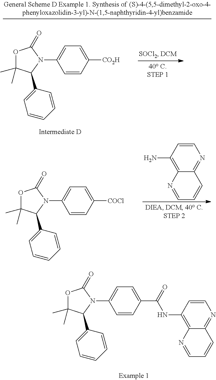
O1C(C)(C)C(C2=CC=CC=C2)N(C2=CC=C(C(NC3=C4C(=NC=C3)C=CC=N4)=O)C=C2)C1=O.O1C(C)(C)C(C2=CC=CC=C2)N(C2=CC=C([COCl])C=C2)C1=O.C1=CC(N)=C2C(=N1)C=CC=N2.O1C(C)(C)C(C2=CC=CC=C2)N(C2=CC=C([CO2H])C=C2)C1=O
